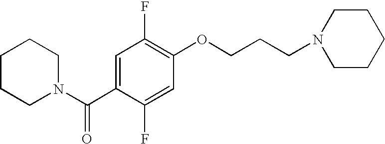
C1CCN(C(C2=CC(F)=C(OCCCN3CCCCC3)C=C2F)=O)CC1
